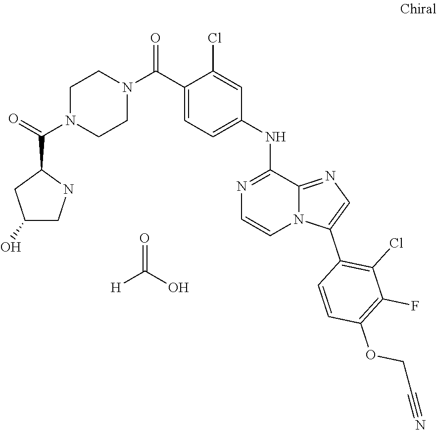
C(C1CC(O)CN1)(=O)N1CCN(C(C2=CC=C(NC3=NC=CN4C3=NC=C4C3=C(Cl)C(F)=C(OCC#N)C=C3)C=C2Cl)=O)CC1.O=C(O)[H]
